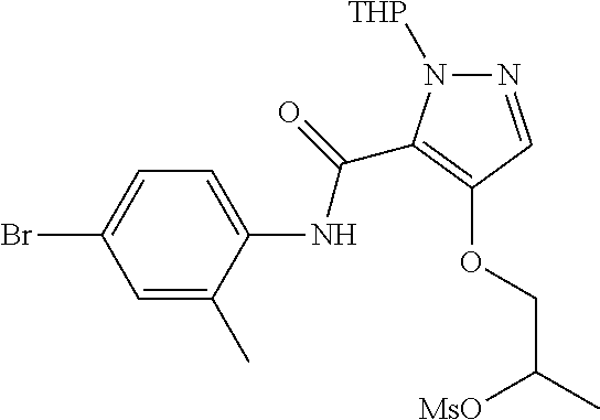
N1=CC(OCC(C)[MsO])=C(C(=O)NC2=CC=C(Br)C=C2C)N1[THP]
